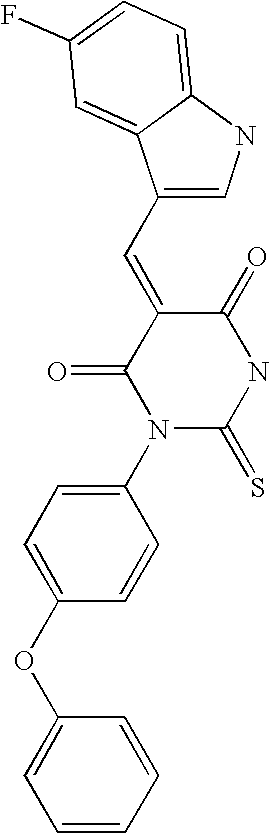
N1C(=S)N(C2=CC=C(OC3=CC=CC=C3)C=C2)C(=O)C(=CC2=CNC3=CC=C(F)C=C23)C1=O
